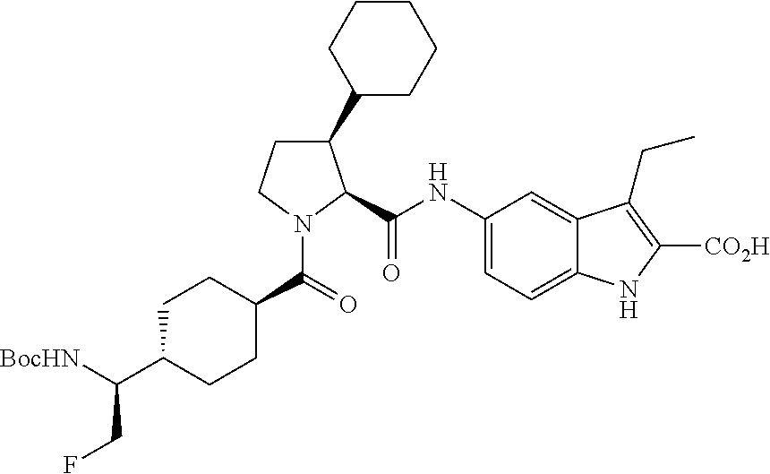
C1(NC(=O)C2C(C3CCCCC3)CCN2C(=O)C2CCC(C([BocHN])CF)CC2)=CC=C2C(=C1)C(CC)=C([CO2H])N2
